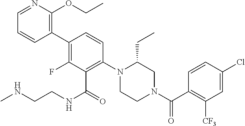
C1(C2=C(OCC)N=CC=C2)=C(F)C(C(NCCNC)=O)=C(N2CCN(C(C3=C([CF3])C=C(Cl)C=C3)=O)CC2CC)C=C1
